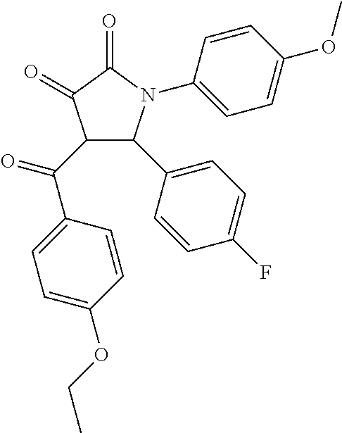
C1(=O)C(=O)C(C(=O)C2=CC=C(OCC)C=C2)C(C2=CC=C(F)C=C2)N1C1=CC=C(OC)C=C1
